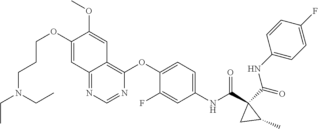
O=C(C1(C(NC2=CC=C(OC3=C4C(=NC=N3)C=C(OCCCN(CC)CC)C(OC)=C4)C(F)=C2)=O)C(C)C1)NC1=CC=C(F)C=C1
